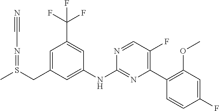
C1(NC2=NC(C3=C(OC)C=C(F)C=C3)=C(F)C=N2)=CC(CS(C)=NC#N)=CC(C(F)(F)F)=C1
